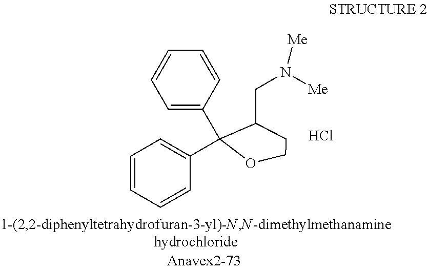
Cl.C1=C(C2(C3=CC=CC=C3)OCCC2CN([Me])[Me])C=CC=C1
